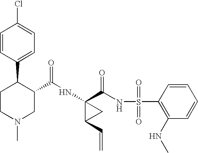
N(C1(C(NS(C2=C(NC)C=CC=C2)(=O)=O)=O)C(C=C)C1)C(=O)C1C(C2=CC=C(Cl)C=C2)CCN(C)C1
